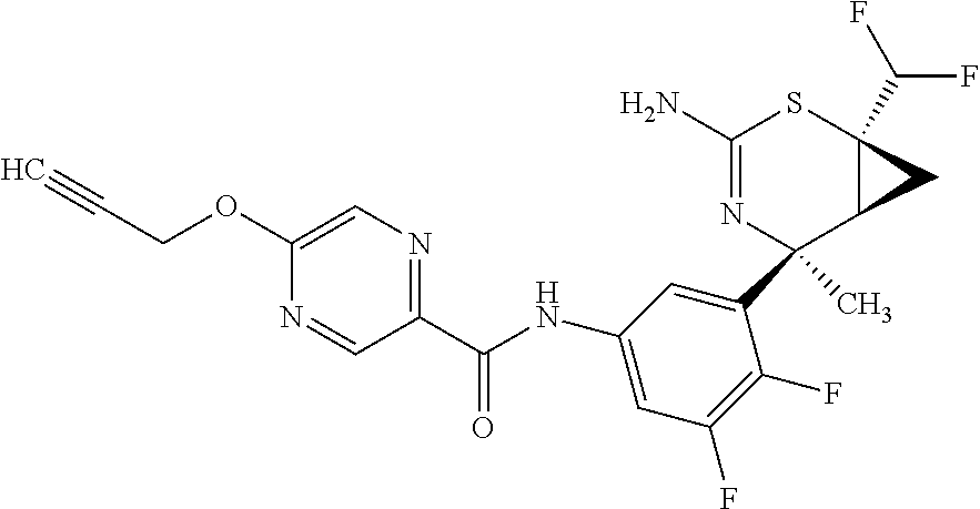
C1(C2(C)N=C(N)SC3(C(F)F)C2C3)=CC(NC(C2=NC=C(OCC#C)N=C2)=O)=CC(F)=C1F
